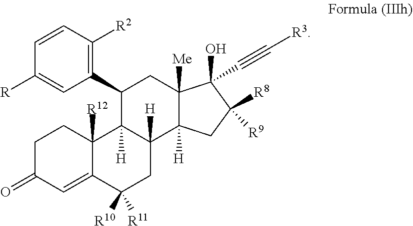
C1C(=O)C=C2C([R12])(C1)C1([H])C([H])(CC2([R11])[R10])C2([H])C([Me])(CC1C1=C([R2])C=CC([R])=C1)C(C#C[R3])(O)C([R9])([R8])C2
